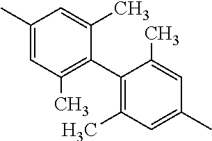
C1(C)=CC(C)=C(C2=C(C)C=C(C)C=C2C)C(C)=C1
